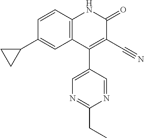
C1=CC2=C(C=C1C1CC1)C(C1=CN=C(CC)N=C1)=C(C#N)C(=O)N2
